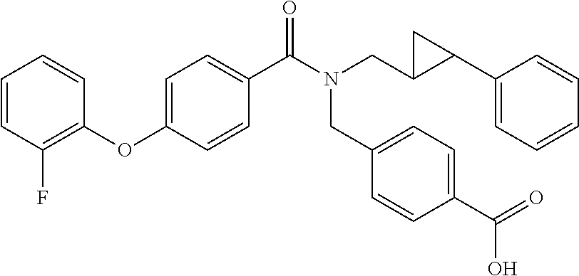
C1=CC(F)=C(OC2=CC=C(C(N(CC3C(C4=CC=CC=C4)C3)CC3=CC=C(C(=O)O)C=C3)=O)C=C2)C=C1
